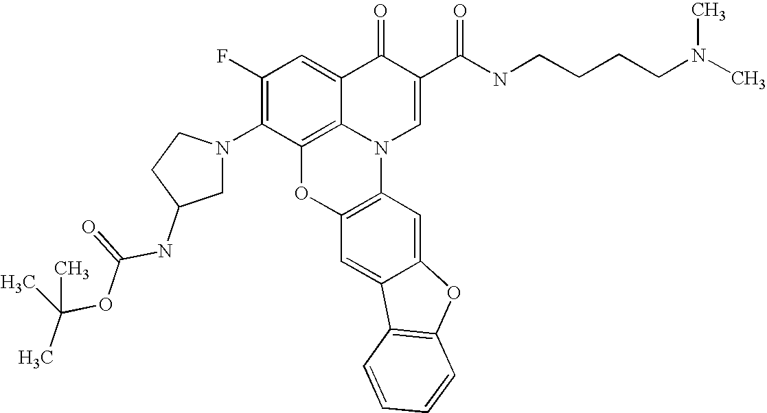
C1(F)=C(N2CC(NC(OC(C)(C)C)=O)CC2)C2=C3C(=C1)C(=O)C(C(NCCCCN(C)C)=O)=CN3C1=C(O2)C=C2C(=C1)OC1=C2C=CC=C1
